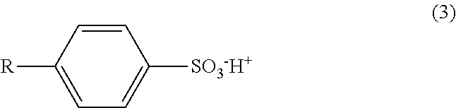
C1=CC([R])=CC=C1[SO3-H+]
